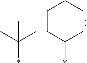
CC(*)(C)C.C1C(*)CCCC1
